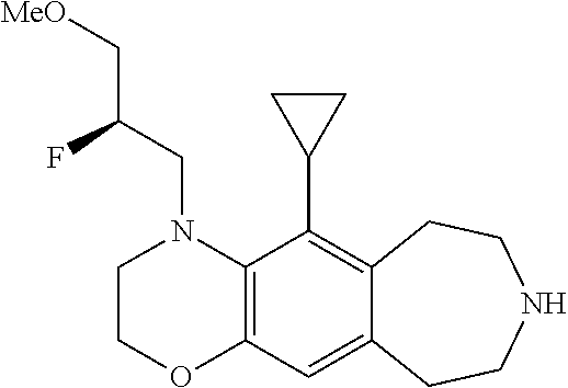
N1(CC(F)C[MeO])C2=C(OCC1)C=C1C(=C2C2CC2)CCNCC1
